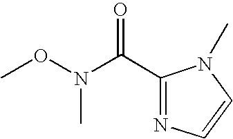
C1(C(N(OC)C)=O)=NC=CN1C
